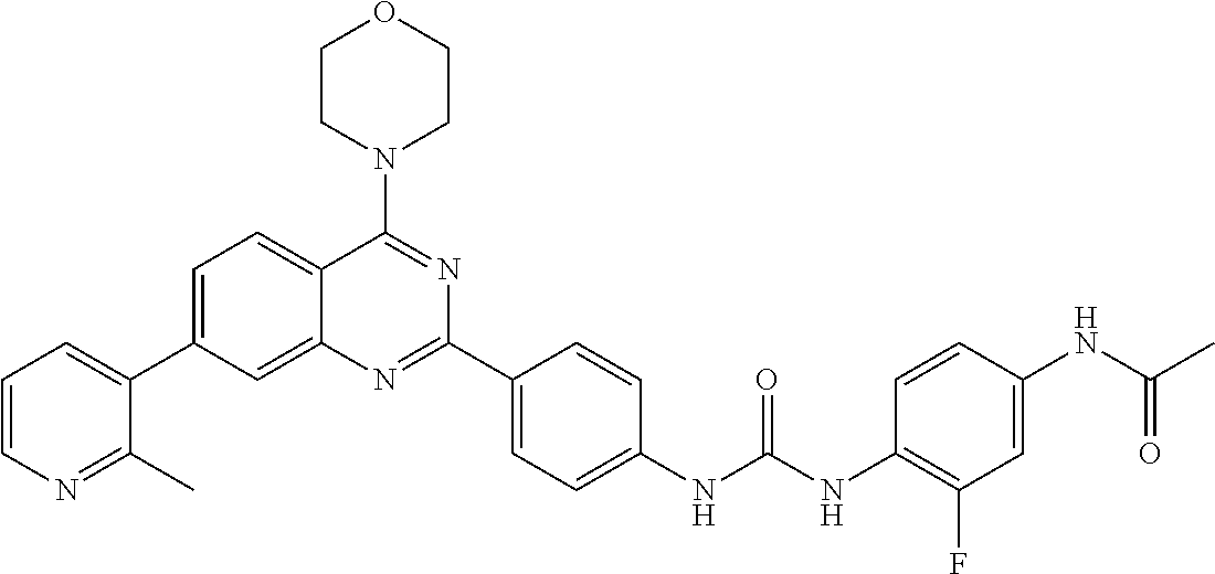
C1=C(C2=CC=CN=C2C)C=C2C(=C1)C(N1CCOCC1)=NC(C1=CC=C(NC(NC3=C(F)C=C(NC(C)=O)C=C3)=O)C=C1)=N2
